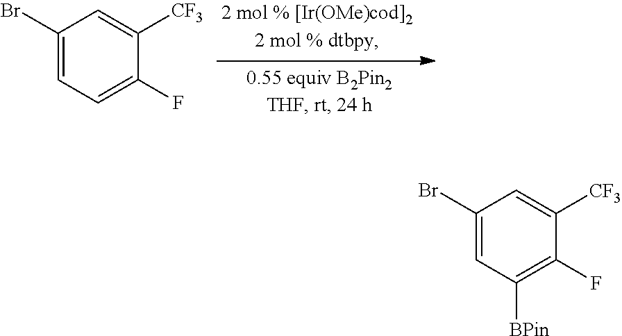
C1(Br)=CC=C(F)C([CF3])=C1.C1(Br)=CC([BPin])=C(F)C([CF3])=C1
